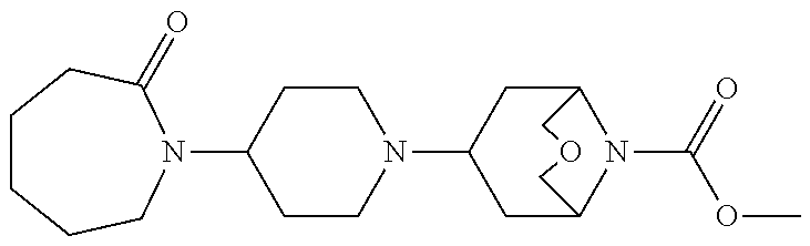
C1CN(C2CC3N(C(=O)OC)C(C2)COC3)CCC1N1CCCCCC1=O
